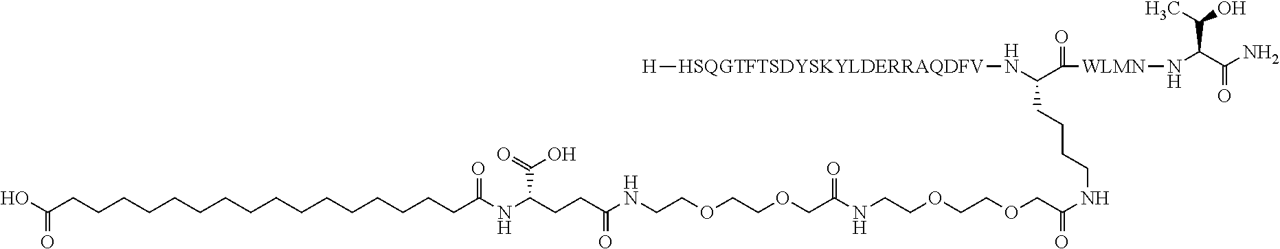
C(CC(NCCOCCOCC(NCCOCCOCC(NCCCCC(N[HSQGTFTSDYSKYLDERRAQDFV][H])C(=O)[WLMN]NC(C(O)C)C(=O)N)=O)=O)=O)C(NC(=O)CCCCCCCCCCCCCCCCC(O)=O)C(=O)O
